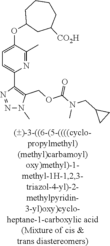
N1=C(C)C(OC2CC([CO2H])CCCC2)=CC=C1C1=C(COC(N(CC2CC2)C)=O)N(C)N=N1
